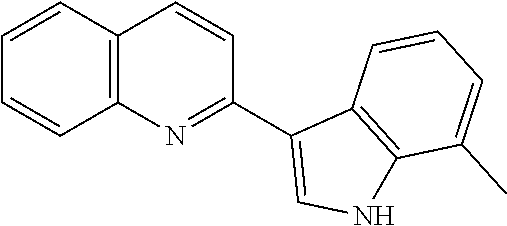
C1=CC2=C(C=C1)N=C(C1=CNC3=C1C=CC=C3C)C=C2
